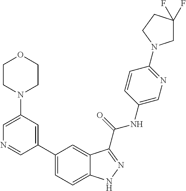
C1(N2CCOCC2)=CN=CC(C2=CC=C3C(=C2)C(C(NC2=CN=C(N4CC(F)(F)CC4)C=C2)=O)=NN3)=C1
